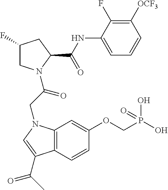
C1(NC(C2N(C(CN3C4=C(C=CC(OCP(O)(O)=O)=C4)C(C(C)=O)=C3)=O)CC(F)C2)=O)=CC=CC([OCF3])=C1F
